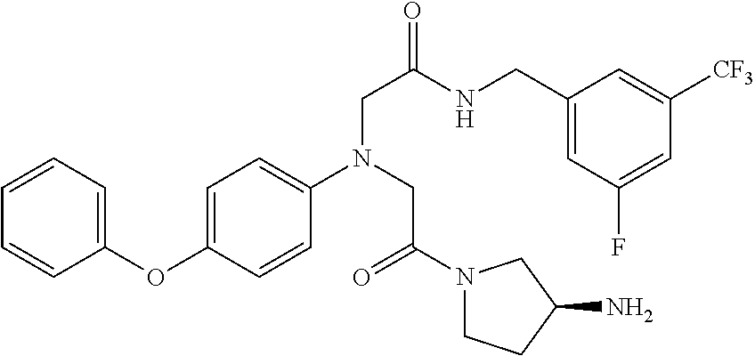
C1(OC2=CC=C(N(CC(=O)N3CCC(N)C3)CC(=O)NCC3=CC(F)=CC([CF3])=C3)C=C2)=CC=CC=C1
